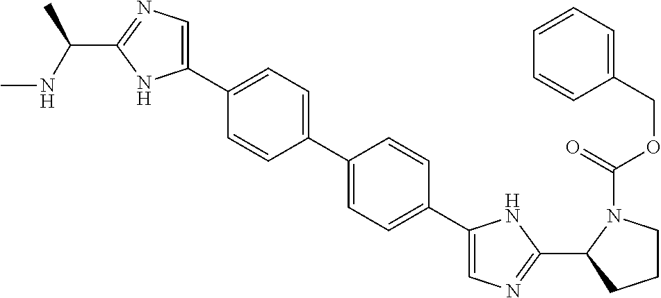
C1CN(C(OCC2=CC=CC=C2)=O)C(C2=NC=C(C3=CC=C(C4=CC=C(C5=CN=C(C(NC)C)N5)C=C4)C=C3)N2)C1
